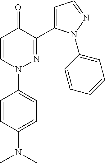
C1=CN(C2=CC=C(N(C)C)C=C2)N=C(C2=CC=NN2C2=CC=CC=C2)C1=O
